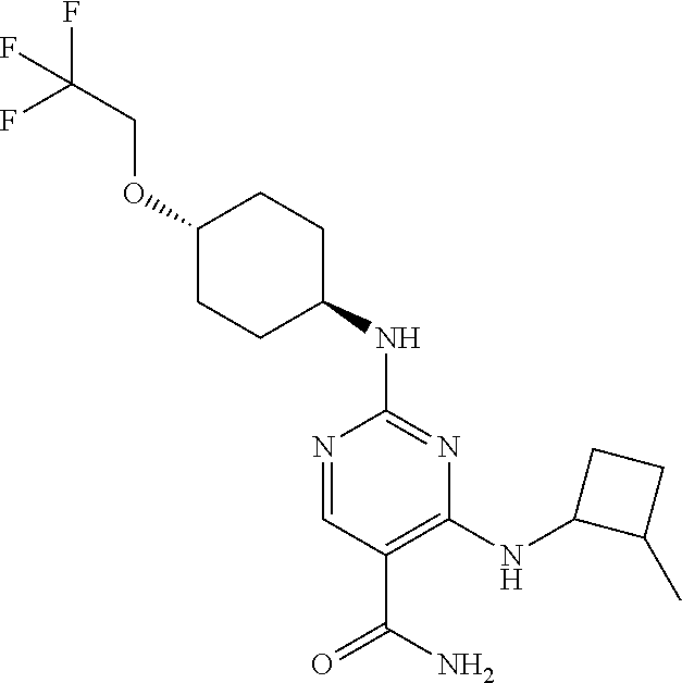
C1(OCC(F)(F)F)CCC(NC2=NC(NC3C(C)CC3)=C(C(N)=O)C=N2)CC1
